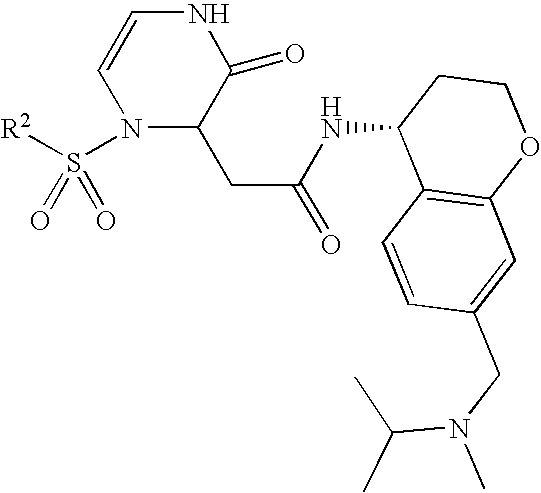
C1=CN(S([R2])(=O)=O)C(CC(=O)NC2C3=C(OCC2)C=C(CN(C)C(C)C)C=C3)C(=O)N1
